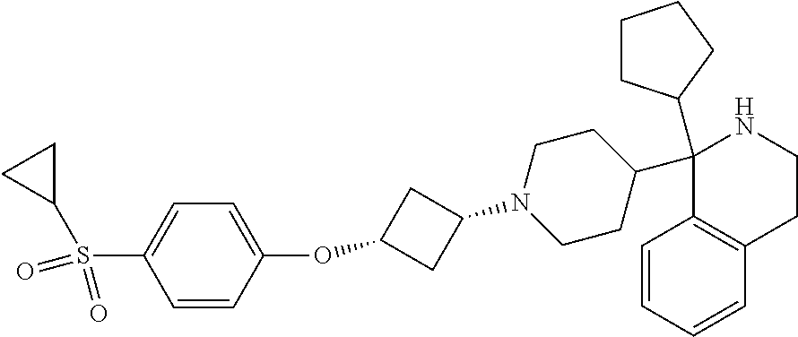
C1(C2CCN(C3CC(OC4=CC=C(S(C5CC5)(=O)=O)C=C4)C3)CC2)(C2CCCC2)C2=C(CCN1)C=CC=C2
